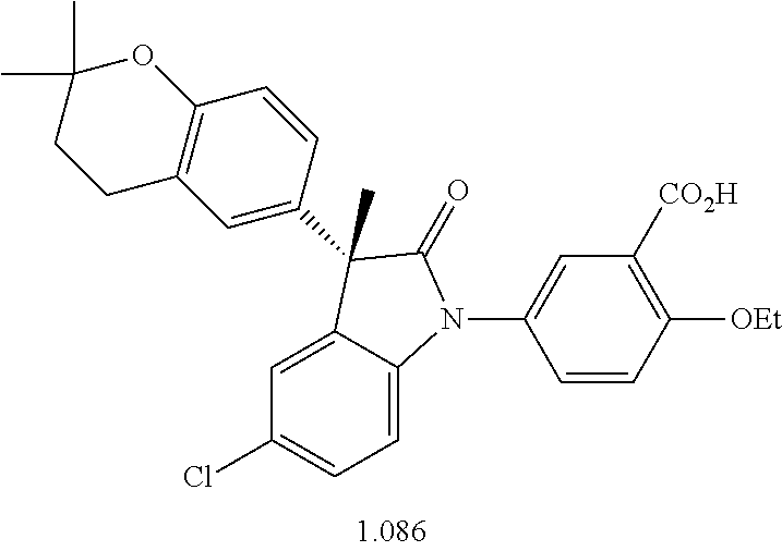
C1=C2C(=CC=C1Cl)N(C1=CC([CO2H])=C([OEt])C=C1)C(=O)C2(C)C1=CC2=C(C=C1)OC(C)(C)CC2
